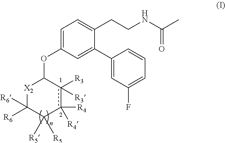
C1=C(OC2[X2]C([R6])([R6])C([R5])([R5])c([R4])([R4])c2([R3])[R3])C=C(C2=CC(F)=CC=C2)C(CCNC(C)=O)=C1
